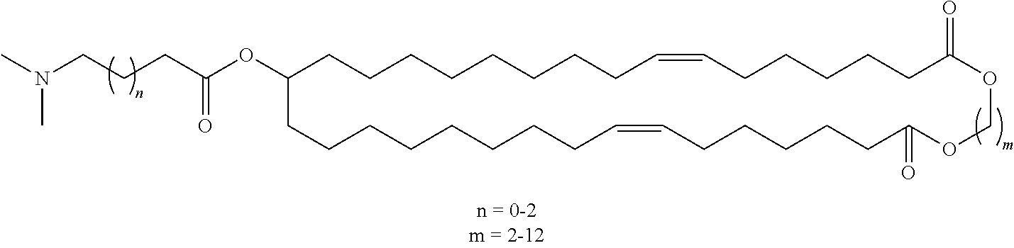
CN(CCCC(OC1CCCCCCCCC=CCCCCCC(=O)OCOC(=O)CCCCCC=CCCCCCCCC1)=O)C
